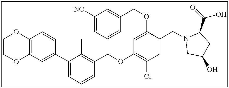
C1C(O)CC(C(=O)O)N1CC1=CC(Cl)=C(OCC2=C(C)C(C3=CC4=C(C=C3)OCCO4)=CC=C2)C=C1OCC1=CC([NC])=CC=C1
